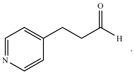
C1=NC=CC(CCC([H])=O)=C1
